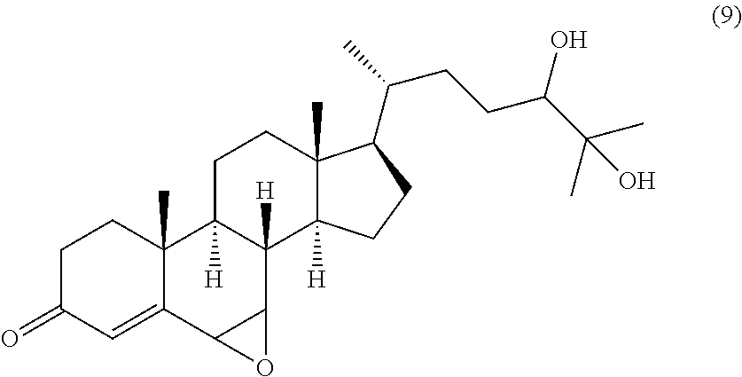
C1C(=O)C=C2C(C)(C1)C1([H])C([H])(C3C2O3)C2([H])C(C)(CC1)C(C(CCC(C(C)(C)O)O)C)CC2
